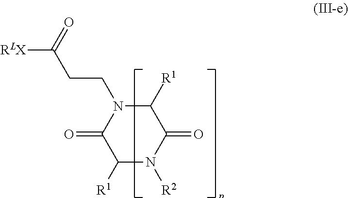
C1([R1])N(CCC([RLX])=O)C(=O)C([R1])N([R2])C1=O
